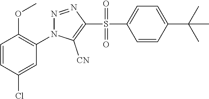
C1=CC(Cl)=CC(N2N=NC(S(C3=CC=C(C(C)(C)C)C=C3)(=O)=O)=C2[CN])=C1OC
